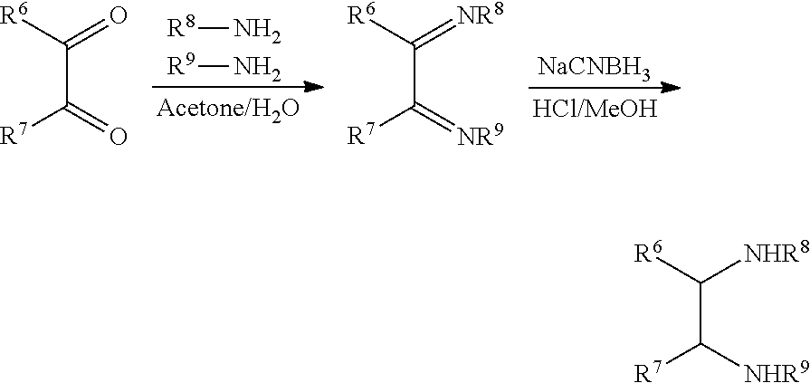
[R8]N.[R9]N.[NaCNBH3].C(C(=O)[R7])([R6])=O.C(C(=[NR9])[R7])([R6])=[NR8].C(C([NHR9])[R7])([R6])[NHR8]
